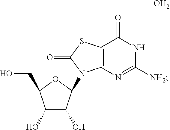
C12=C(N=C([NH2])NC1=O)N(C1C(O)C(O)C(CO)O1)C(=O)S2.O
